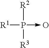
[R1]P(->O)([R3])[R2]
